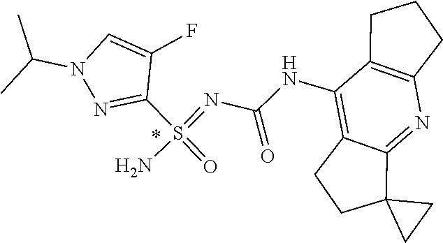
C1(F)=CN(C(C)C)N=C1S(=NC(=O)NC1=C2CCC3(C2=NC2=C1CCC2)CC3)(=O)N
